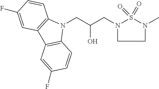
N1(CC(CN2CCN(C)S2(=O)=O)O)C2=C(C3=C1C=CC(F)=C3)C=C(F)C=C2
